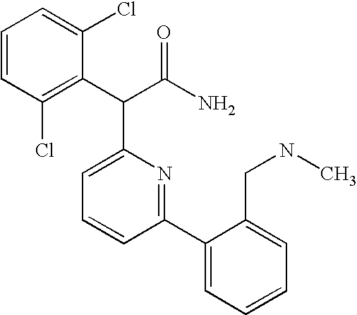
C1=CC=C(Cl)C(C(C(N)=O)C2=CC=CC(C3=CC=CC=C3CNC)=N2)=C1Cl
